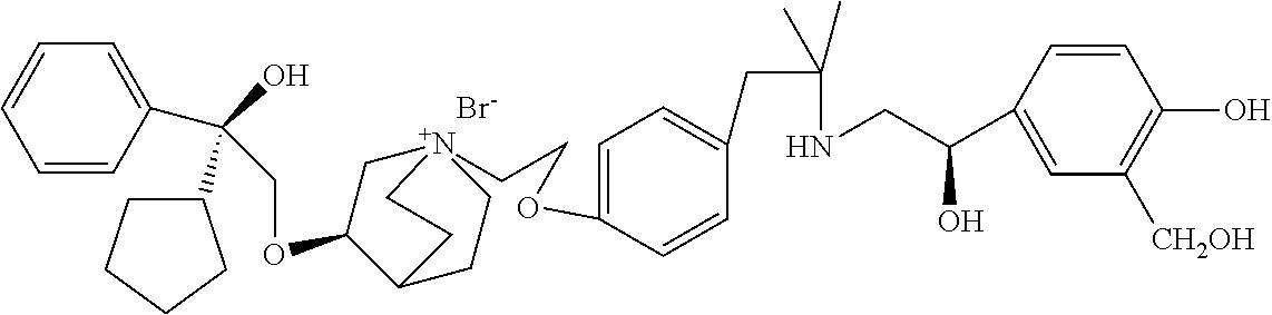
[Br-].C(OC1C[N+]2(CCOC3=CC=C(CC(NCC(C4=CC([CH2OH])=C(O)C=C4)O)(C)C)C=C3)CCC1CC2)C(C1=CC=CC=C1)(O)C1CCCC1
